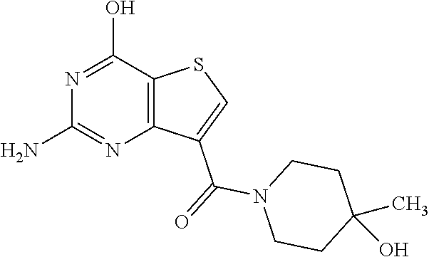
C1(N)=NC2=C(C(O)=N1)SC=C2C(N1CCC(C)(O)CC1)=O
